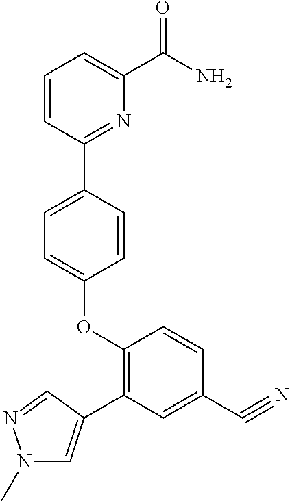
O(C1=CC=C(C2=NC(C(=O)N)=CC=C2)C=C1)C1=C(C2=CN(C)N=C2)C=C(C#N)C=C1
